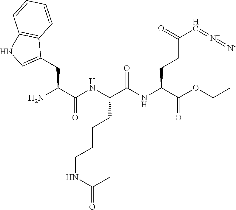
NC(C(NC(C(NC(C(OC(C)C)=O)CCC(=O)C=[N+]=[N-])=O)CCCCNC(=O)C)=O)CC1=CNC2=C1C=CC=C2
